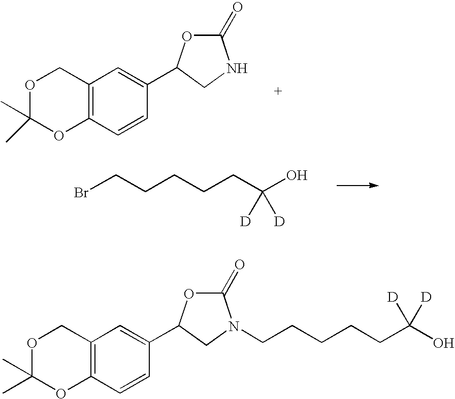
O1C(C)(C)OC2=C(C1)C=C(C1OC(=O)NC1)C=C2.BrCCCCCC(O)([D])[D].O1C(C)(C)OC2=C(C1)C=C(C1OC(=O)N(CCCCCC(O)([D])[D])C1)C=C2
